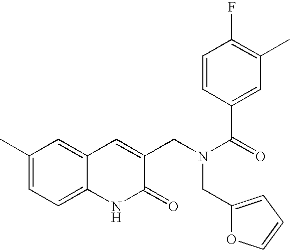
C1(C)=CC=C2C(=C1)C=C(CN(C(=O)C1=CC(C)=C(F)C=C1)CC1=CC=CO1)C(=O)N2
